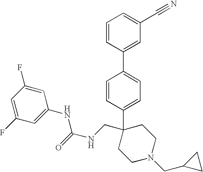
C1=C(C2(CNC(NC3=CC(F)=CC(F)=C3)=O)CCN(CC3CC3)CC2)C=CC(C2=CC(C#N)=CC=C2)=C1
